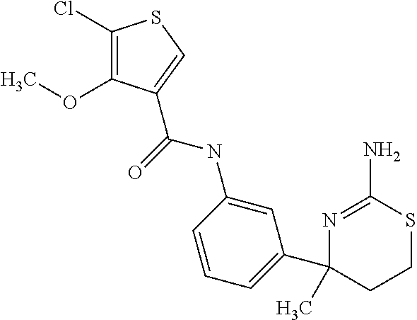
C(=O)(NC1=CC(C2(C)CCSC(N)=N2)=CC=C1)C1=CSC(Cl)=C1OC
